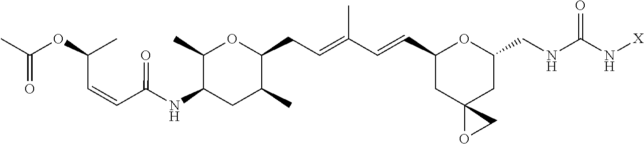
C1(C=CC(=CCC2OC(C)C(NC(C=CC(OC(C)=O)C)=O)CC2C)C)CC2(CC(CNC(N[X])=O)O1)OC2
